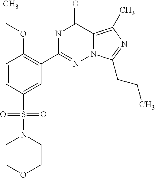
C1=CC(S(N2CCOCC2)(=O)=O)=CC(C2=NN3C(=C(C)N=C3CCC)C(=O)N2)=C1OCC
